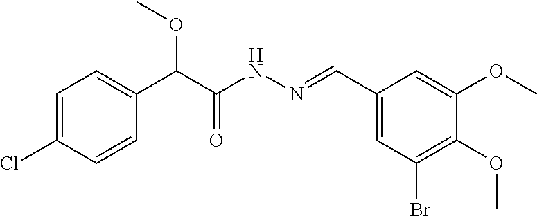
O=C(C(OC)C1=CC=C(Cl)C=C1)NN=CC1=CC(Br)=C(OC)C(OC)=C1
